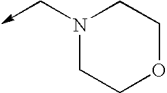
N1(C->C)CCOCC1
